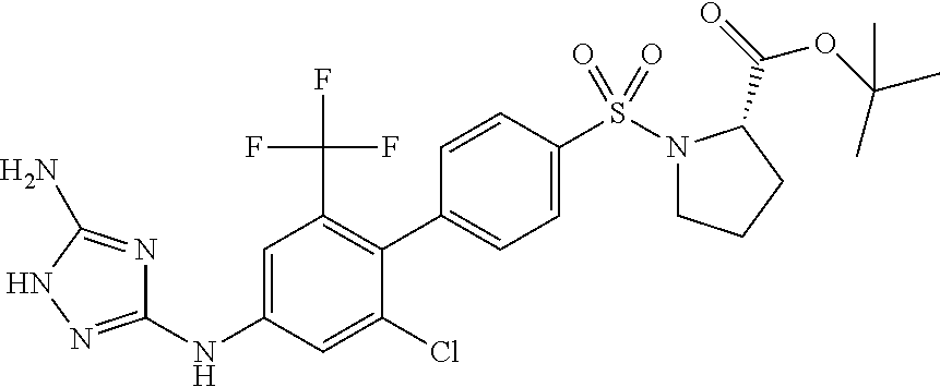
C1=CC(S(N2CCCC2C(=O)OC(C)(C)C)(=O)=O)=CC=C1C1=C(C(F)(F)F)C=C(NC2=NNC(N)=N2)C=C1Cl
